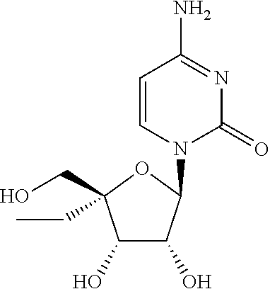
C1=CN(C2C(O)C(O)C(CO)(CC)O2)C(=O)N=C1N
